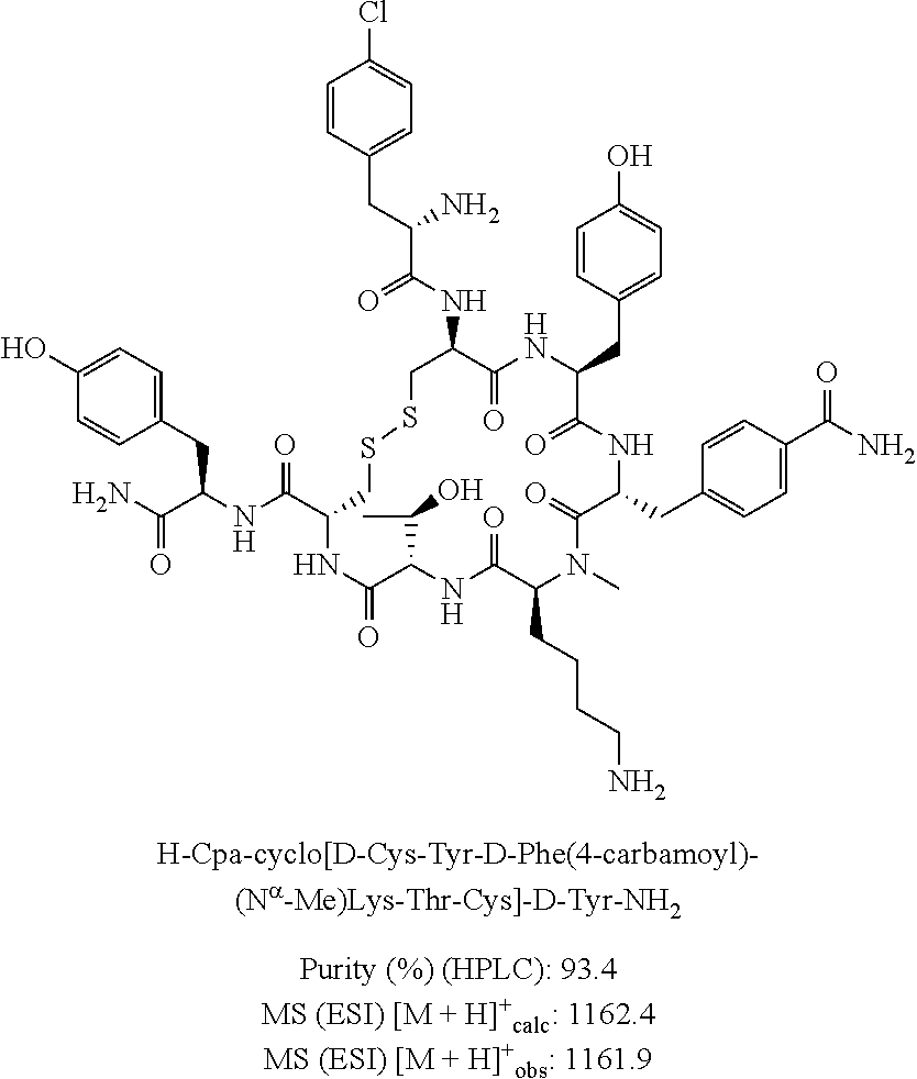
C1=CC(CC(C(NC2C(=O)NC(CC3=CC=C(O)C=C3)C(=O)NC(CC3=CC=C(C(=O)N)C=C3)C(=O)N(C)C(CCCCN)C(=O)NC(C(C)O)C(=O)NC(C(=O)NC(CC3=CC=C(O)C=C3)C(=O)N)CSSC2)=O)N)=CC=C1Cl
